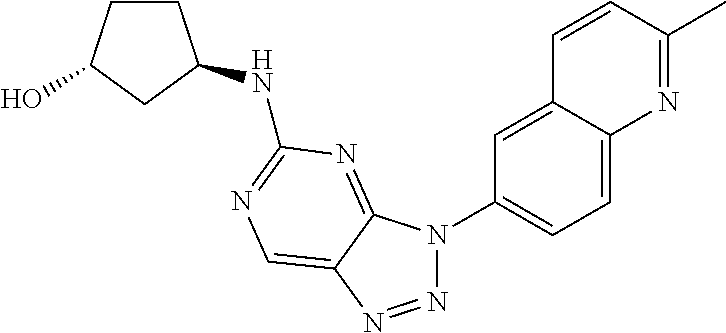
N1=NC2=CN=C(NC3CCC(O)C3)N=C2N1C1=CC=C2C(=C1)C=CC(C)=N2
